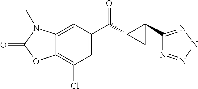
C12=CC(C(C3C(C4=NNN=N4)C3)=O)=CC(Cl)=C1OC(=O)N2C
